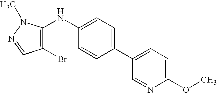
C1(OC)=CC=C(C2=CC=C(NC3=C(Br)C=NN3C)C=C2)C=N1
